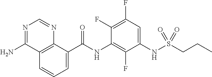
C1=C(C(NC2=C(F)C(NS(CCC)(=O)=O)=CC(F)=C2F)=O)C2=C(C=C1)C(N)=NC=N2
